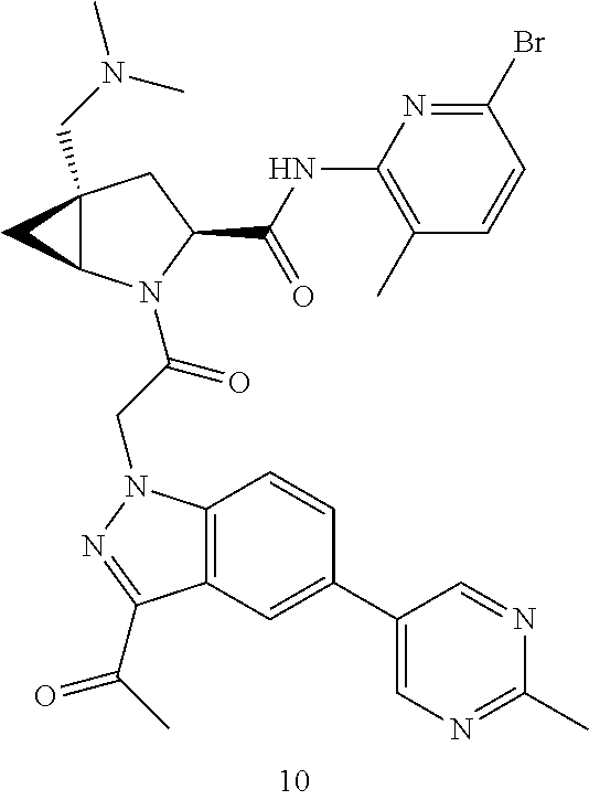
C(N(C)C)C12CC(C(NC3=C(C)C=CC(Br)=N3)=O)N(C(CN3C4=C(C=C(C5=CN=C(C)N=C5)C=C4)C(C(C)=O)=N3)=O)C1C2
